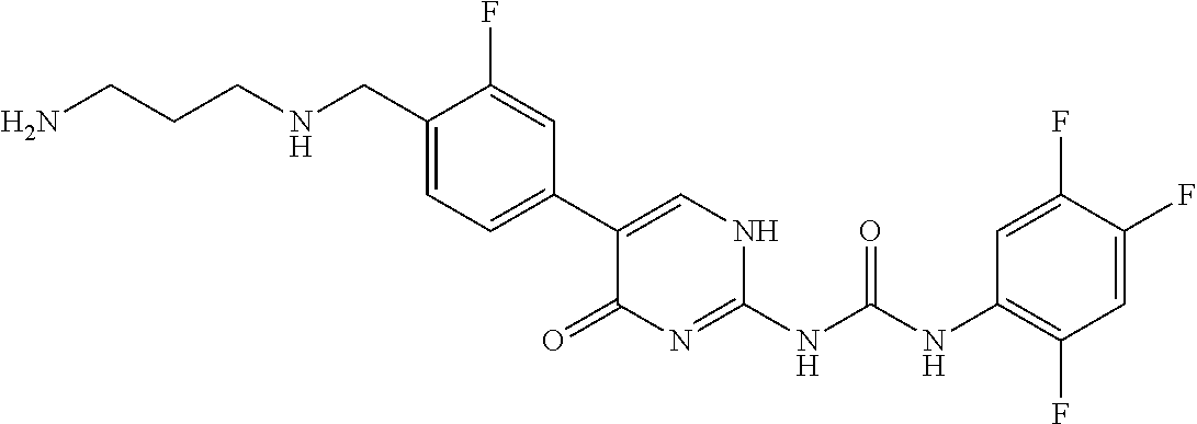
NCCCNCC1=CC=C(C2=CNC(NC(NC3=C(F)C=C(F)C(F)=C3)=O)=NC2=O)C=C1F
